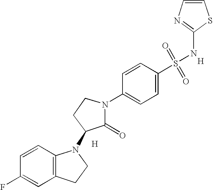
C1=CC2=C(C=C1F)CCN2C1C(=O)N(C2=CC=C(S(=O)(=O)NC3=NC=CS3)C=C2)CC1.[H].[H]
